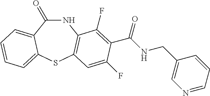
C1(=O)NC2=C(SC3=CC=CC=C13)C=C(F)C(C(NCC1=CN=CC=C1)=O)=C2F
